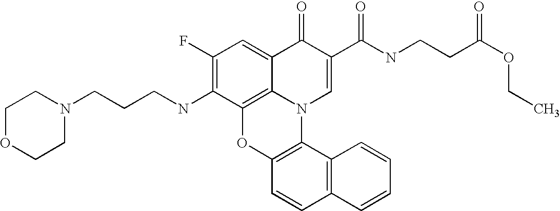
C1(F)=C(NCCCN2CCOCC2)C2=C3C(=C1)C(=O)C(C(NCCC(OCC)=O)=O)=CN3C1=C(O2)C=CC2=C1C=CC=C2
